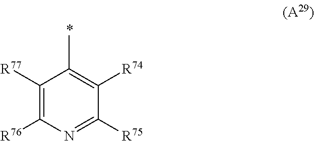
C1([R77])=C([R76])N=C([R75])C([R74])=C1C
